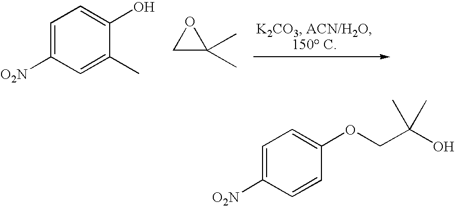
C1=C([O2N])C=C(C)C(O)=C1.O1CC1(C)C.C1=C([O2N])C=CC(OCC(O)(C)C)=C1
